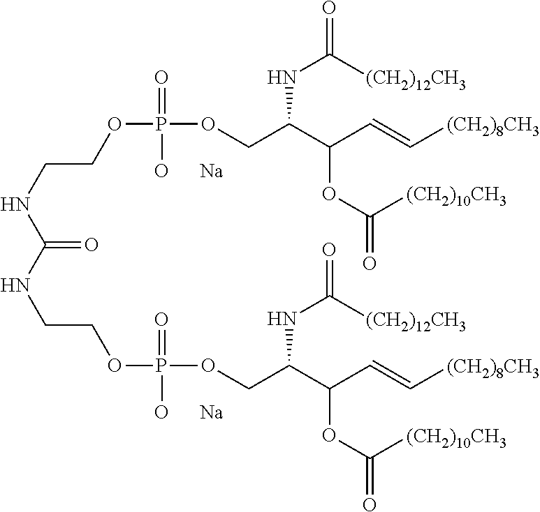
C(NCCOP(OCC(C(C=C[(CH2)8CH3])OC(=O)[(CH2)10CH3])NC(=O)[(CH2)12CH3])(=O)[O      Na])(=O)NCCOP(OCC(C(C=C[(CH2)8CH3])OC(=O)[(CH2)10CH3])NC(=O)[(CH2)12CH3])(=O)[O      Na]
